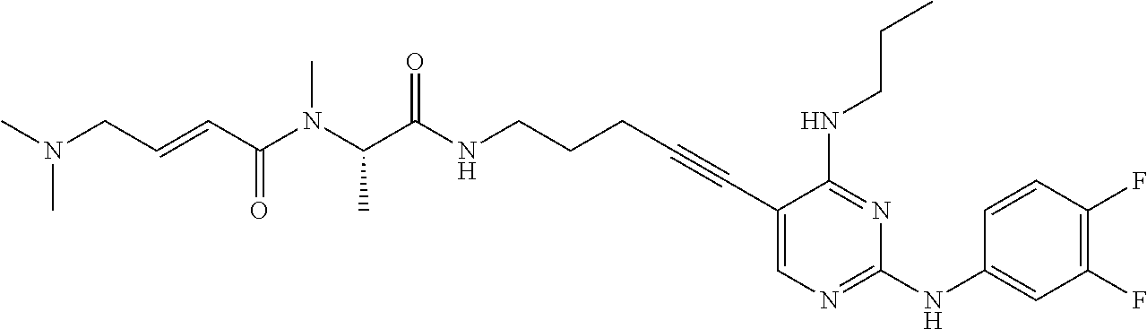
C1(C#CCCCNC(C(N(C(C=CCN(C)C)=O)C)C)=O)=CN=C(NC2=CC(F)=C(F)C=C2)N=C1NCCC
